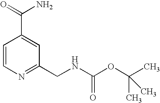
C(C1=CC(CNC(=O)OC(C)(C)C)=NC=C1)(=O)N
